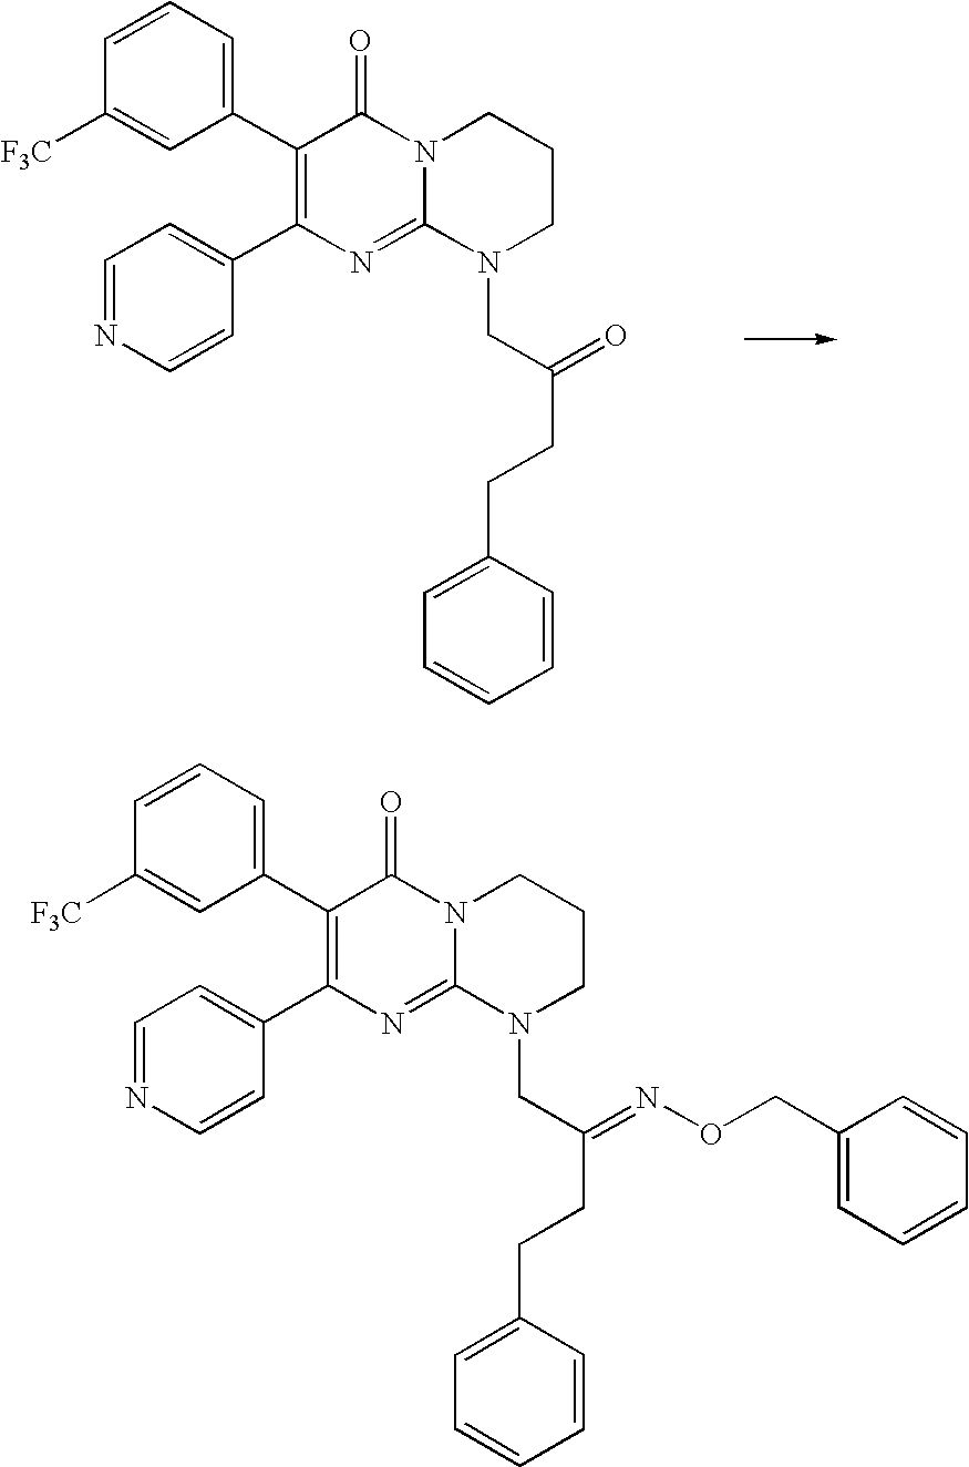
C1=NC=CC(C2=C(C3=CC=CC([F3C])=C3)C(=O)N3C(=N2)N(CC(=O)CCC2=CC=CC=C2)CCC3)=C1.C1=NC=CC(C2=C(C3=CC=CC([F3C])=C3)C(=O)N3C(=N2)N(CC(=NOCC2=CC=CC=C2)CCC2=CC=CC=C2)CCC3)=C1
